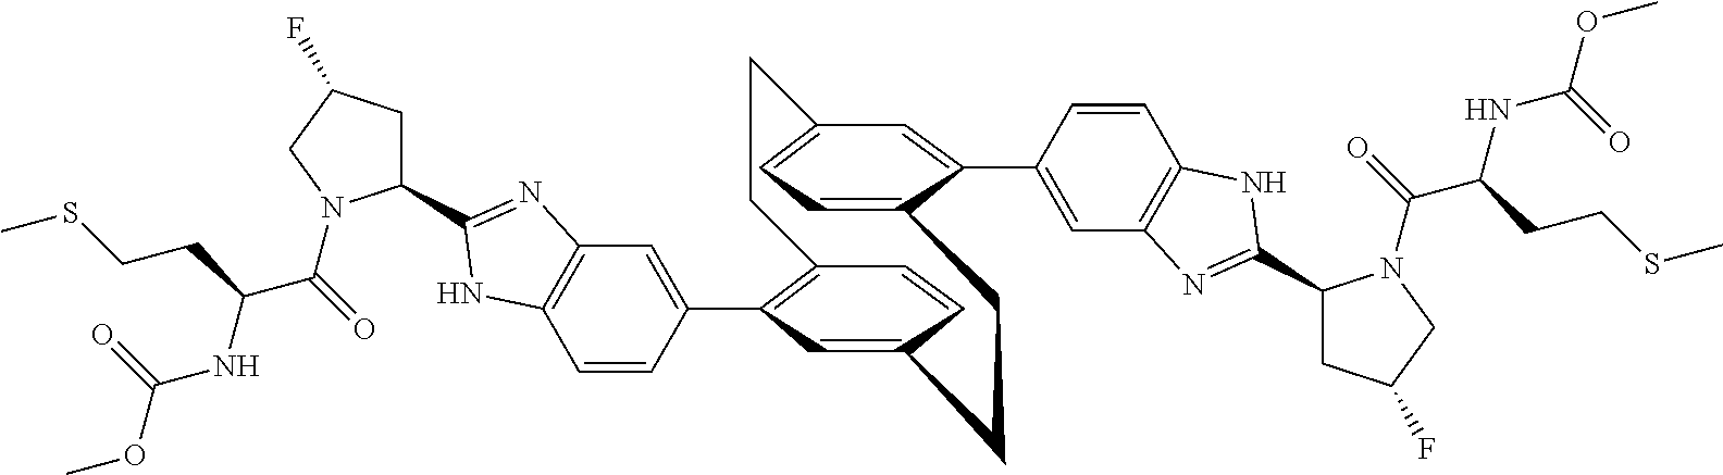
C1=CC(C2=C3C=CC(=C2)CCC2=CC=C(C=C2C2=CC4=C(C=C2)NC(C2CC(F)CN2C(C(NC(OC)=O)CCSC)=O)=N4)CC3)=CC2=C1NC(C1CC(F)CN1C(=O)C(NC(OC)=O)CCSC)=N2
